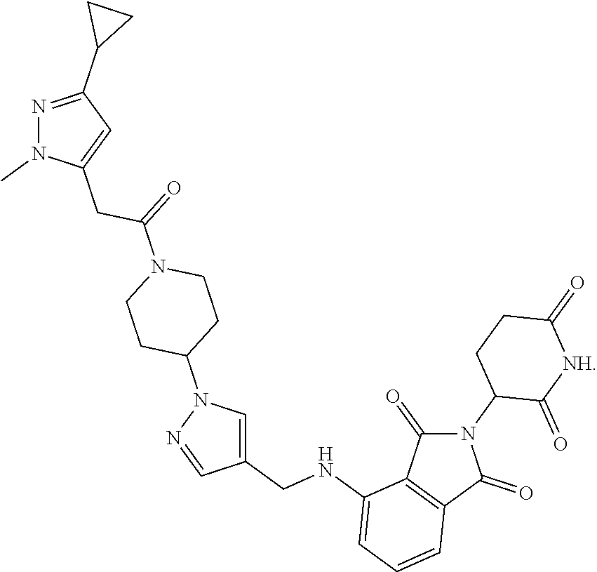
N1=C(C2CC2)C=C(CC(N2CCC(N3N=CC(CNC4=CC=CC5=C4C(=O)N(C4C(=O)[NH]C(=O)CC4)C5=O)=C3)CC2)=O)N1C
